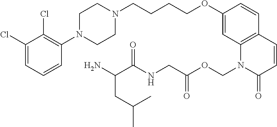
C1(Cl)=CC=CC(N2CCN(CCCCOC3=CC4=C(C=C3)C=CC(=O)N4COC(CNC(C(N)CC(C)C)=O)=O)CC2)=C1Cl
